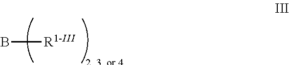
B[R1-III]
